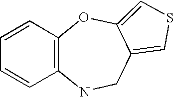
C1=CC2=C(C=C1)NCC1=CSC=C1O2
